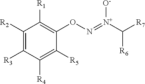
C1([R2])=C([R3])C([R4])=C([R5])C(ON=[N+](C([R7])[R6])[O-])=C1[R1]
